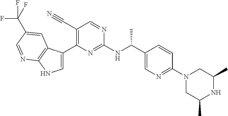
C1(C#N)=C(C2=CNC3=C2C=C(C(F)(F)F)C=N3)N=C(NC(C2=CN=C(N3CC(C)NC(C)C3)C=C2)C)N=C1
